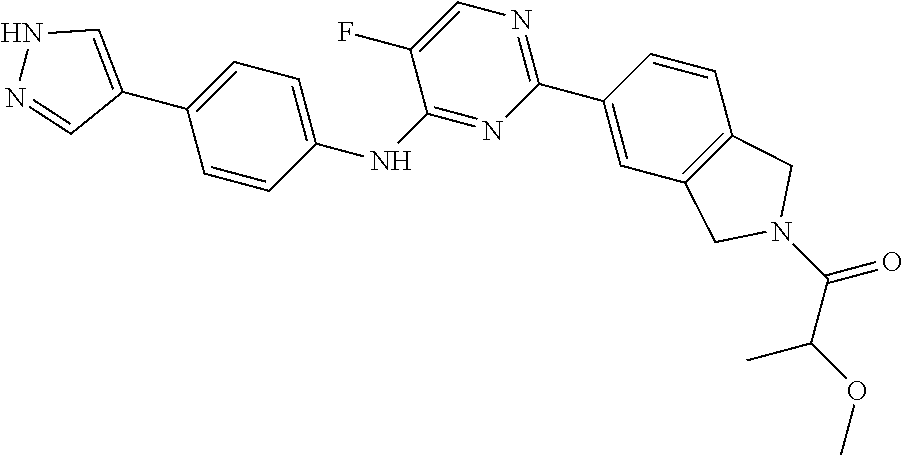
N1N=CC(C2=CC=C(NC3=NC(C4=CC5=C(C=C4)CN(C(C(OC)C)=O)C5)=NC=C3F)C=C2)=C1
